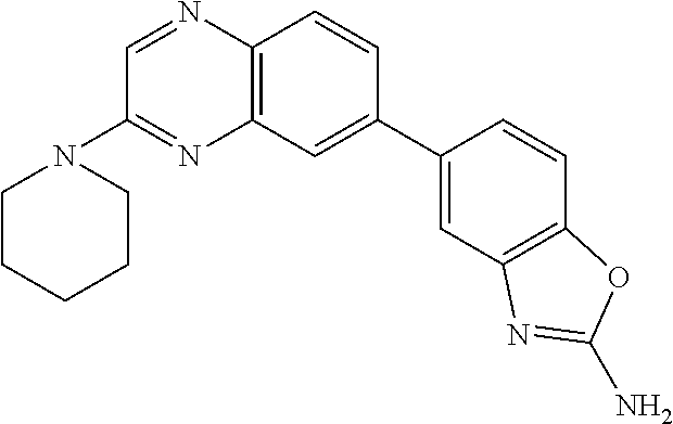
C12=C(C=C(C3=CC4=C(C=C3)OC(N)=N4)C=C1)N=C(N1CCCCC1)C=N2
